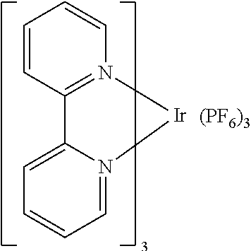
C12=N([Ir]N3=CC=CC=C13)C=CC=C2.[(PF6)3]
